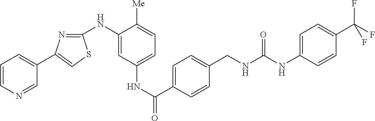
C1=CN=CC(C2=CSC(NC3=CC(NC(C4=CC=C(CNC(NC5=CC=C(C(F)(F)F)C=C5)=O)C=C4)=O)=CC=C3[Me])=N2)=C1
